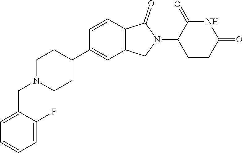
C1N(CC2=CC=CC=C2F)CCC(C2=CC3=C(C=C2)C(=O)N(C2CCC(=O)NC2=O)C3)C1
